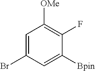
C1=C(Br)C=C([Bpin])C(F)=C1[OMe]
